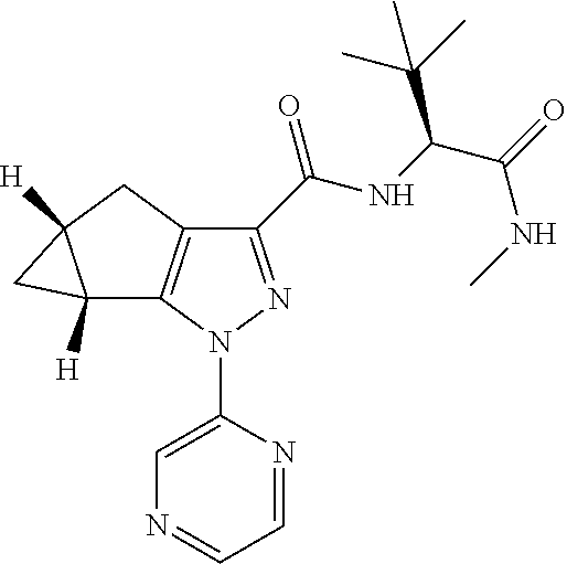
C1(C(NC(C(=O)NC)C(C)(C)C)=O)=NN(C2=CN=CC=N2)C2=C1CC1([H])C2([H])C1
